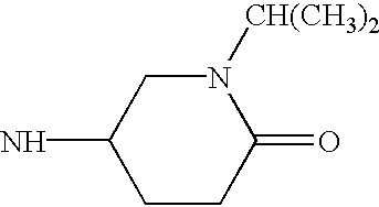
C1CC(=O)N([CH(CH3)2])CC1N
